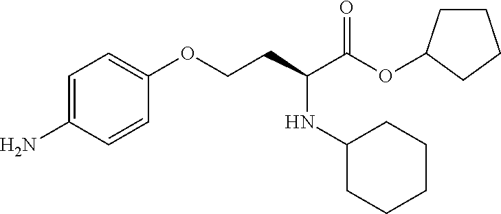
C1=C(N)C=CC(OCCC(NC2CCCCC2)C(OC2CCCC2)=O)=C1
